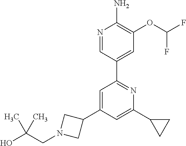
N1=CC(C2=NC(C3CC3)=CC(C3CN(CC(O)(C)C)C3)=C2)=CC(OC(F)F)=C1N
